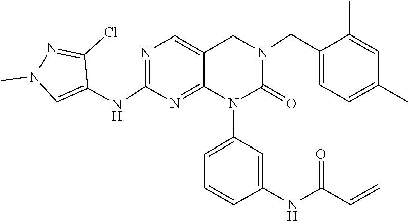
C1=C(N2C(=O)N(CC3=CC=C(C)C=C3C)CC3=CN=C(NC4=CN(C)N=C4Cl)N=C23)C=C(NC(C=C)=O)C=C1
